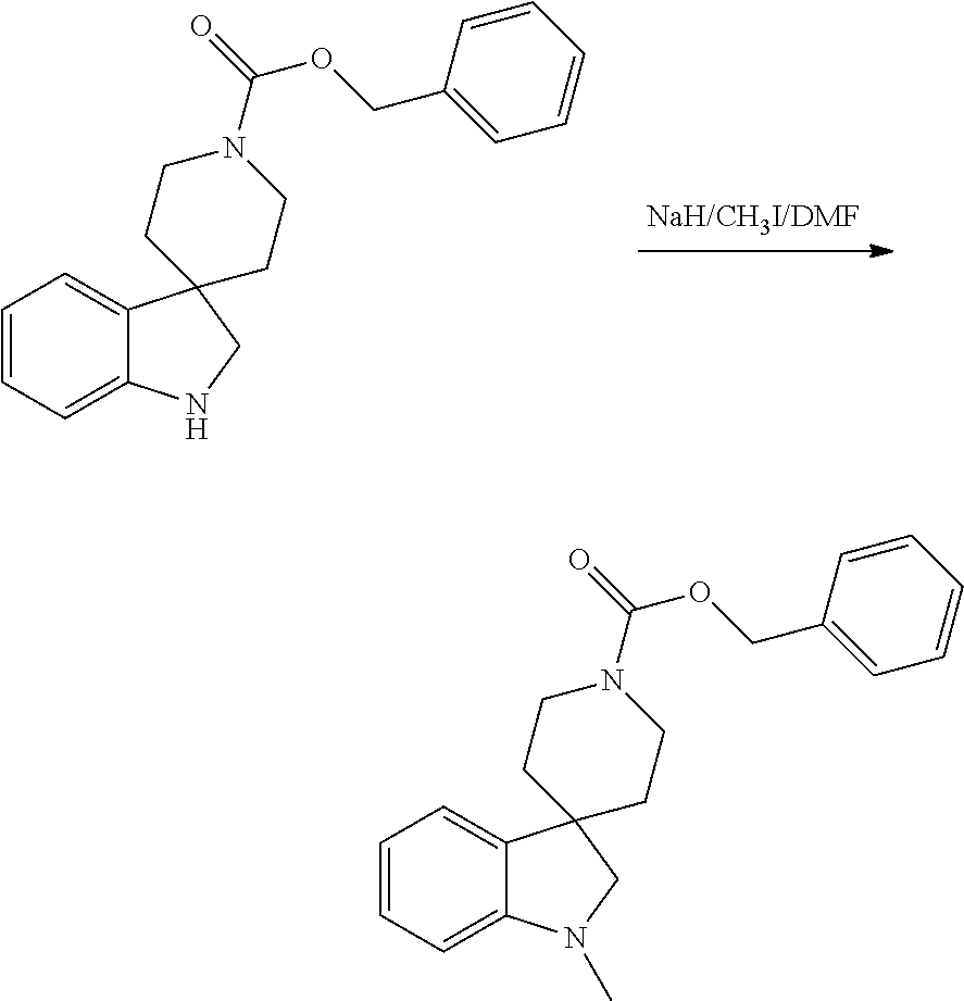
C1=CC=C2C(=C1)C1(CN2)CCN(C(=O)OCC2=CC=CC=C2)CC1.C1=CC=C2C(=C1)C1(CN2C)CCN(C(=O)OCC2=CC=CC=C2)CC1
